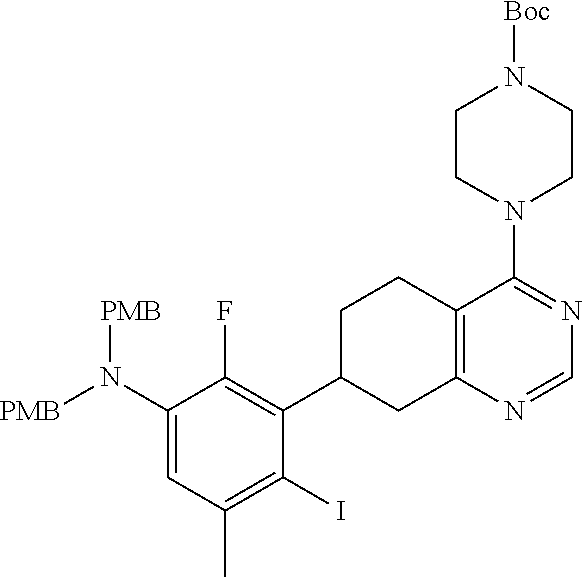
C1(N([PMB])[PMB])=CC(C)=C(I)C(C2CCC3=C(C2)N=CN=C3N2CCN([Boc])CC2)=C1F
